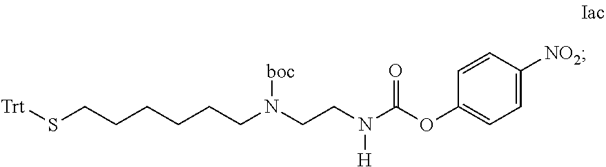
S(CCCCCCN(CCN(C(OC1=CC=C([NO2])C=C1)=O)[H])[boc])[Trt]
